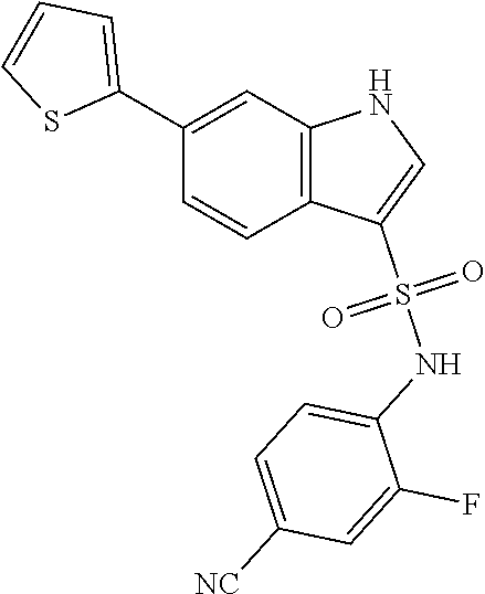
C1=C(C2=CC3=C(C(S(NC4=CC=C([NC])C=C4F)(=O)=O)=CN3)C=C2)SC=C1
